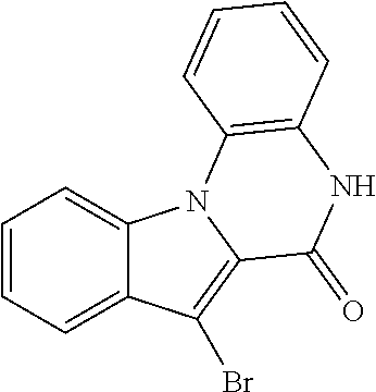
C1=CC=C2C(=C1)N1C(=C2Br)C(=O)NC2=C1C=CC=C2
